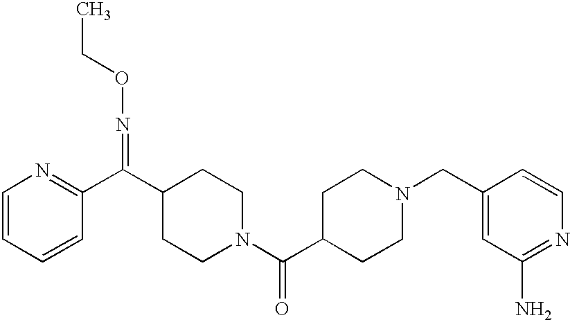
C1=CC=CC(C(C2CCN(C(C3CCN(CC4=CC(N)=NC=C4)CC3)=O)CC2)=NOCC)=N1
